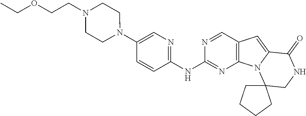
C1(NC2=NC=C(N3CCN(CCOCC)CC3)C=C2)=NC2=C(C=N1)C=C1N2C2(CNC1=O)CCCC2
